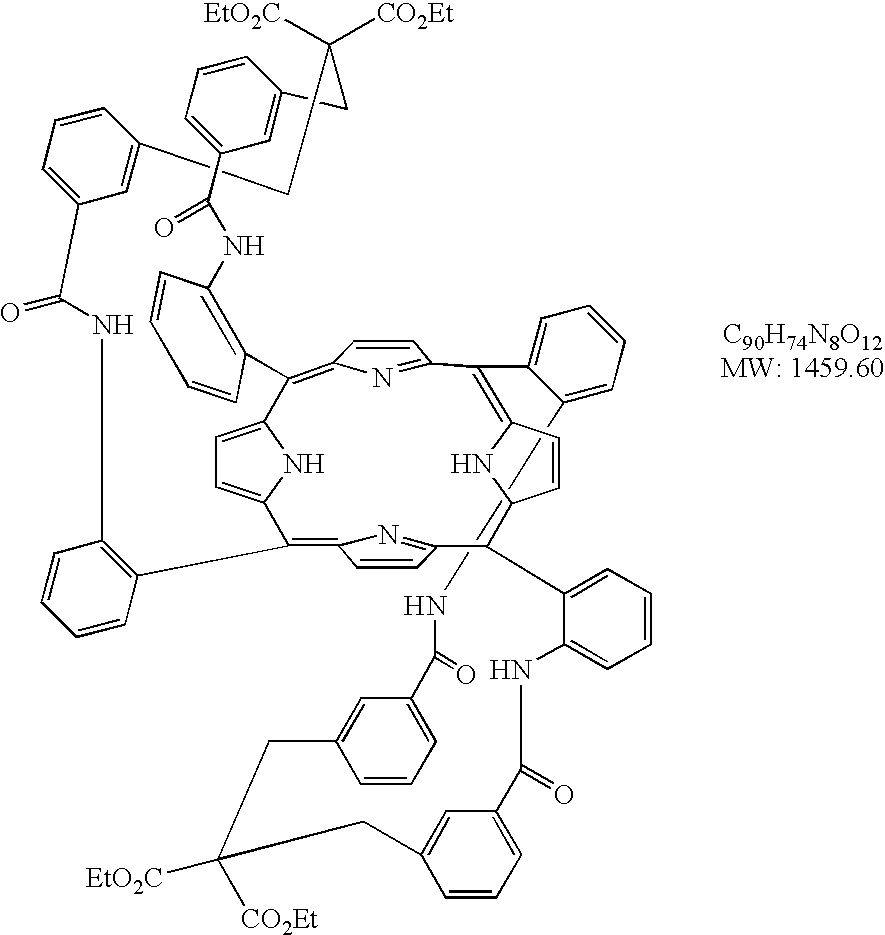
C12=CC=CC=C1C1=C3C=CC(C(C4=NC(=C5C6=C(C=CC=C6)NC(=O)C6=CC=CC(=C6)CC([CO2Et])([EtO2C])CC6=CC(=CC=C6)C(=O)NC6=C(C(=C7C=CC1=N7)C1=CC=C5N1)C=CC=C6)C=C4)C1=CC=CC=C1NC(=O)C1=CC=CC(=C1)CC([CO2Et])([EtO2C])CC1=CC(=CC=C1)C(=O)N2)N3.[C90H74N8O12MW: 1459.60]
